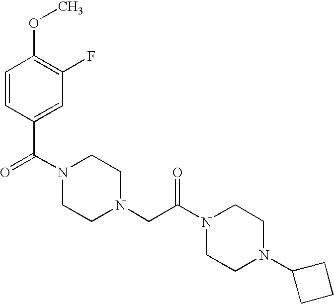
C1=CC(C(N2CCN(CC(N3CCN(C4CCC4)CC3)=O)CC2)=O)=CC(F)=C1OC
